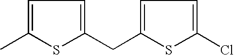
C1=C(C)SC(CC2=CC=C(Cl)S2)=C1
